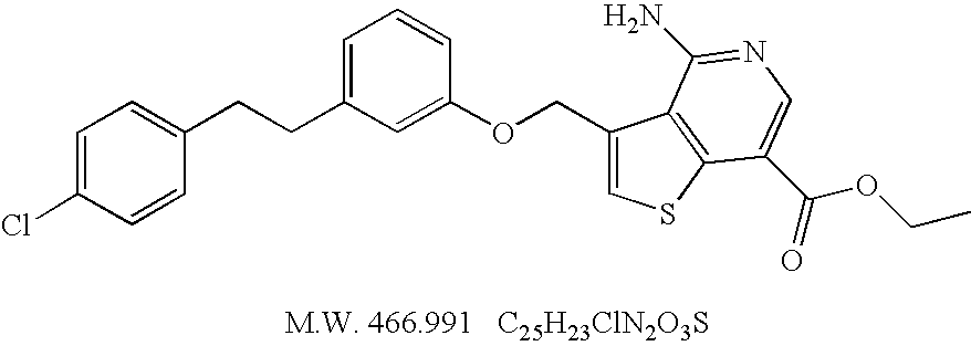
C(C1=CC=CC(OCC2=CSC3=C2C(N)=NC=C3C(=O)OCC)=C1)CC1=CC=C(Cl)C=C1
